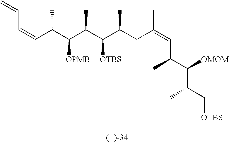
C(C(C(C(C(C(CC(=CC(C(C(C[OTBS])C)[OMOM])C)C)C)[OTBS])C)[OPMB])C)=CC=C
